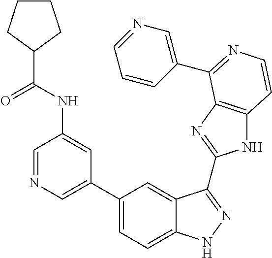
C1(C2=CN=CC(NC(C3CCCC3)=O)=C2)=CC=C2C(=C1)C(C1=NC3=C(N1)C=CN=C3C1=CN=CC=C1)=NN2
